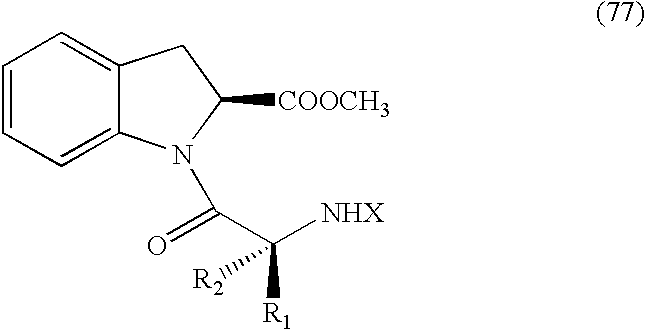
C1=C2C(=CC=C1)N(C(=O)C([NHX])([R1])[R2])C([COOCH3])C2
